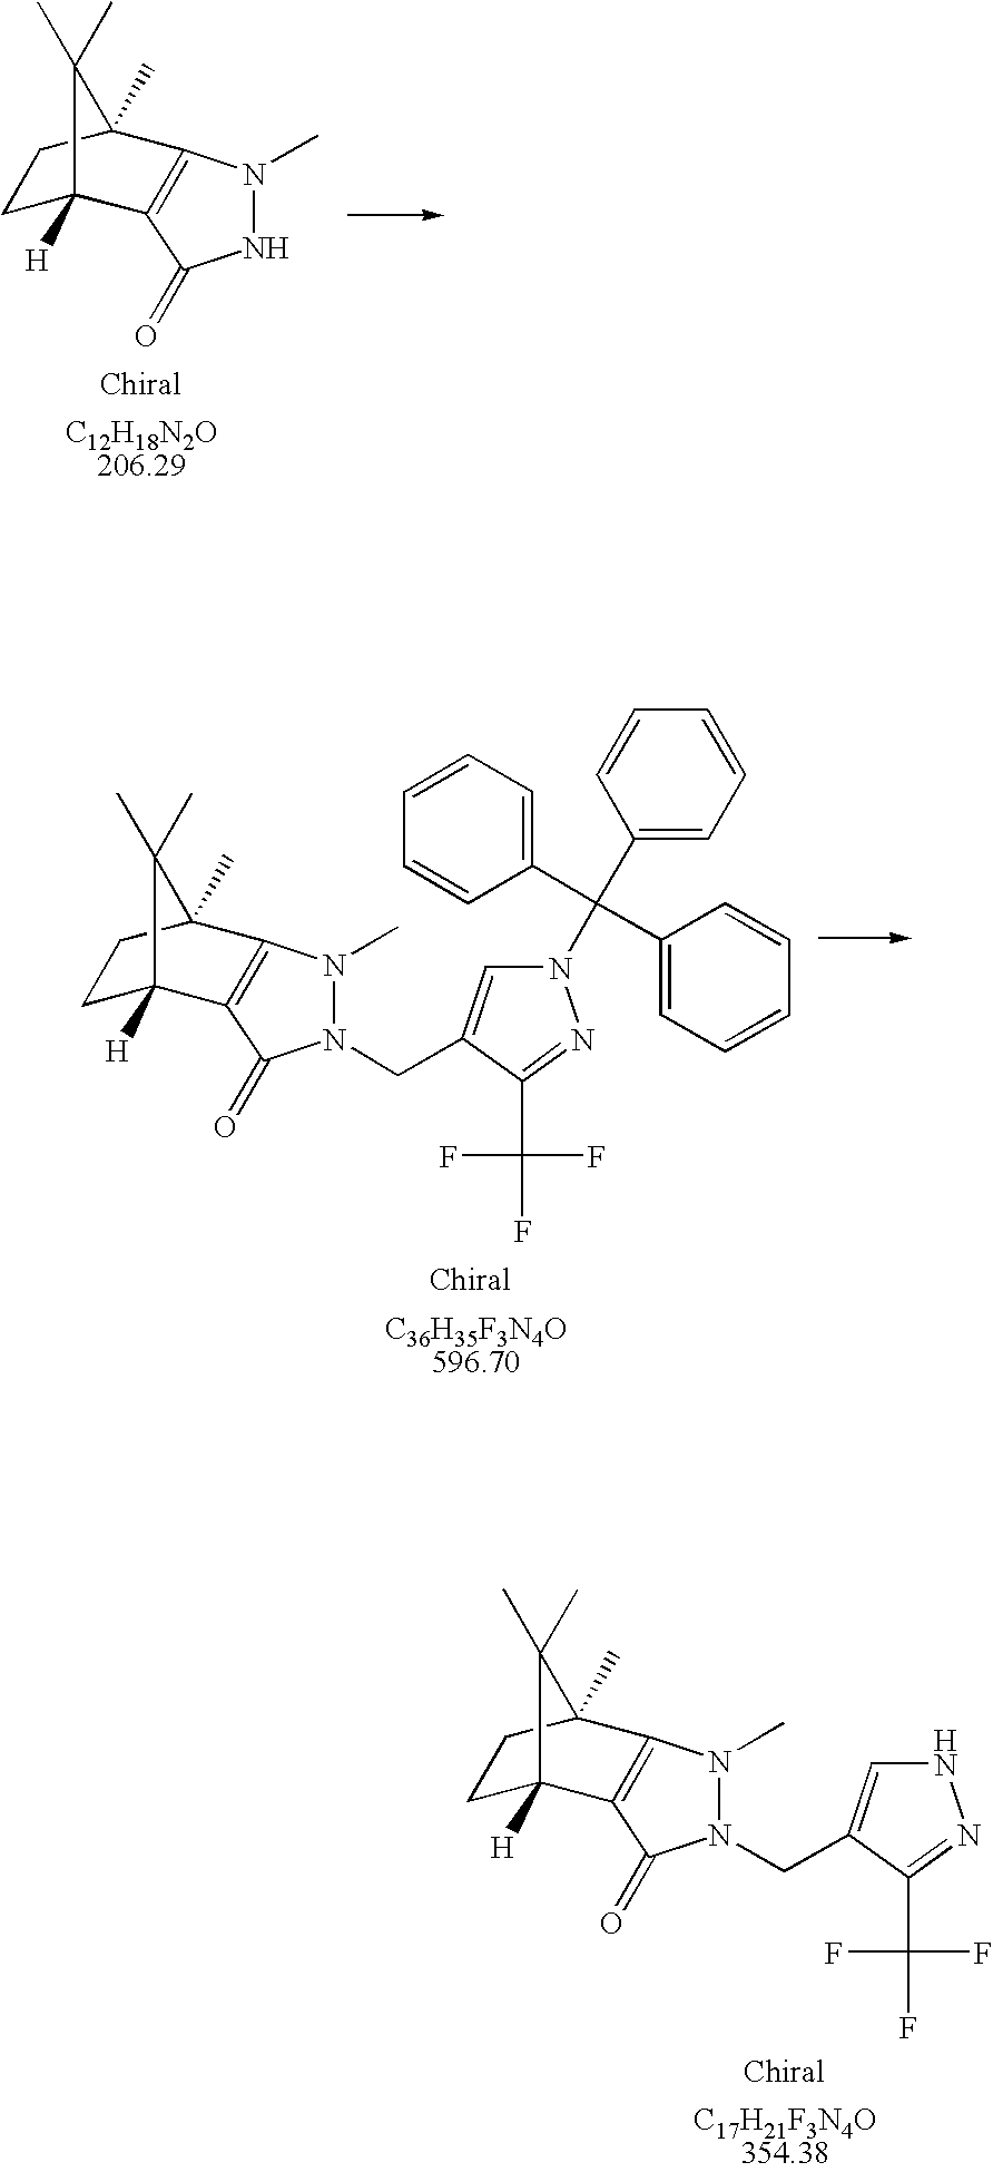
C1C2([H])C3=C(C(C)(C1)C2(C)C)N(C)NC3=O.C1C2([H])C3=C(C(C)(C1)C2(C)C)N(C)N(CC1=CN(C(C2=CC=CC=C2)(C2=CC=CC=C2)C2=CC=CC=C2)N=C1C(F)(F)F)C3=O.C1C2([H])C3=C(C(C)(C1)C2(C)C)N(C)N(CC1=CNN=C1C(F)(F)F)C3=O
